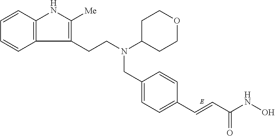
C1=CC2=C(C=C1)C(CCN(CC1=CC=C(C=CC(NO)=O)C=C1)C1CCOCC1)=C([Me])N2
